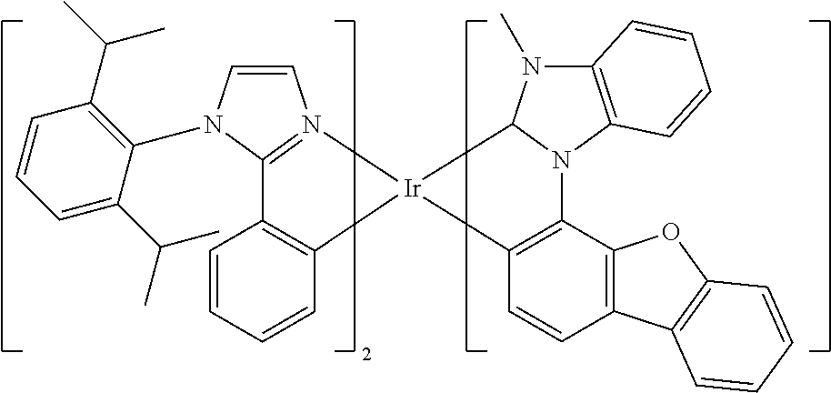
C1=CN(C2=C(C(C)C)C=CC=C2C(C)C)C2=N1[Ir]1(C3=C2C=CC=C3)C2=C(C3=C(C=C2)C2=C(O3)C=CC=C2)N2C3=C(N(C)C21)C=CC=C3
